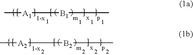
C[A1][B1]C.C[A2][B2]C
